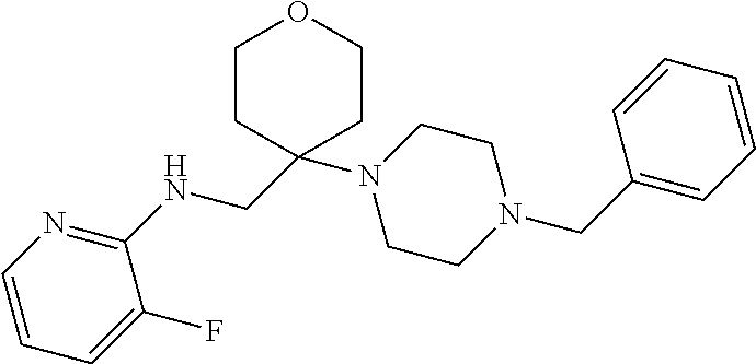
C1=CC=C(F)C(NCC2(N3CCN(CC4=CC=CC=C4)CC3)CCOCC2)=N1
